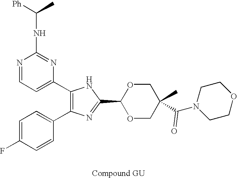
C1(C2=CC=NC(NC([Ph])C)=N2)=C(C2=CC=C(F)C=C2)N=C(C2OCC(C(N3CCOCC3)=O)(C)CO2)N1
